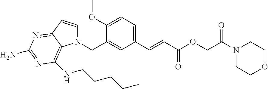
N1(CC2=CC(C=CC(OCC(N3CCOCC3)=O)=O)=CC=C2OC)C=CC2=NC(N)=NC(NCCCCC)=C12
